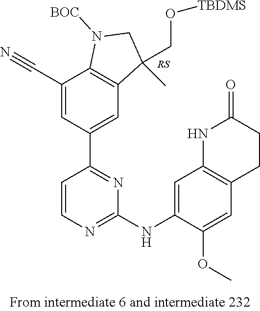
[RS].C1(C#N)=CC(C2=NC(NC3=CC4=C(C=C3OC)CCC(=O)N4)=NC=C2)=CC2=C1N([BOC])CC2(C)CO[TBDMS]
